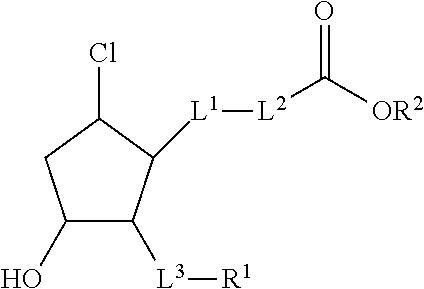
C1(O)C([L3][R1])C([L1][L2]C([OR2])=O)C(Cl)C1
